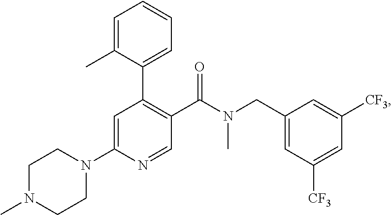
C1N(C)CCN(C2=CC(C3=CC=CC=C3C)=C(C(N(CC3=CC([CF3])=CC([CF3])=C3)C)=O)C=N2)C1
